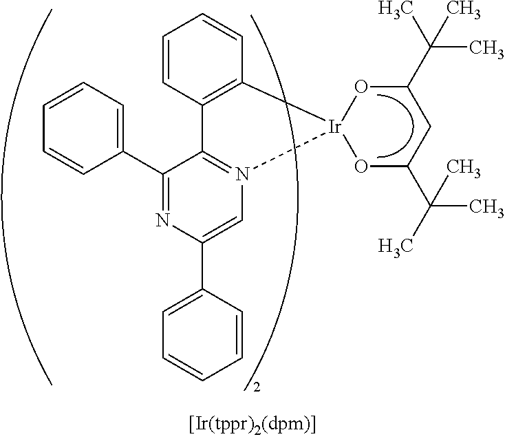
C1=CC2=C(C=C1)[Ir]1(N3=C2C(C2=CC=CC=C2)=NC(C2=CC=CC=C2)=C3)OC(C(C)(C)C)CC(C(C)(C)C)O1
